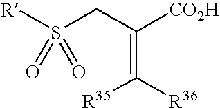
C(=C([R36])[R35])(CS([R])(=O)=O)[CO2H]
